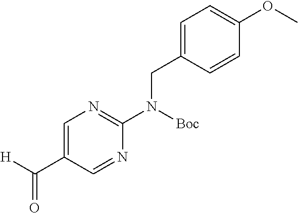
[H]C(C1=CN=C(N(CC2=CC=C(OC)C=C2)[Boc])N=C1)=O
